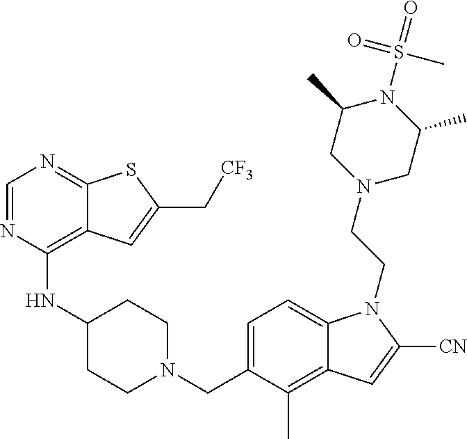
C1=NC(NC2CCN(CC3=CC=C4C(=C3C)C=C([CN])N4CCN3CC(C)N(S(C)(=O)=O)C(C)C3)CC2)=C2C(=N1)SC(C[CF3])=C2
